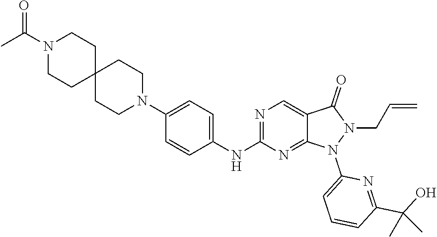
N1=C(NC2=CC=C(N3CCC4(CC3)CCN(C(C)=O)CC4)C=C2)N=C2C(=C1)C(=O)N(CC=C)N2C1=CC=CC(C(O)(C)C)=N1
